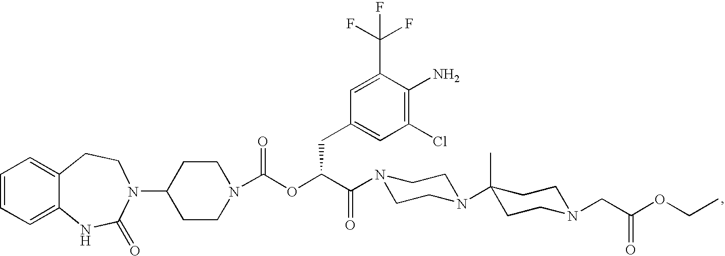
C1=CC=C2C(=C1)CCN(C1CCN(C(OC(C(=O)N3CCN(C4(C)CCN(CC(OCC)=O)CC4)CC3)CC3=CC(Cl)=C(N)C(C(F)(F)F)=C3)=O)CC1)C(=O)N2
